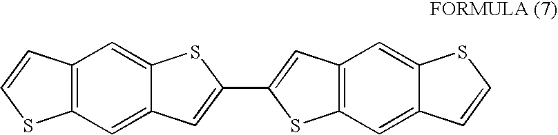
C12=C(C=C3C(=C1)SC(C1=CC4=C(S1)C=C1C(=C4)SC=C1)=C3)SC=C2
